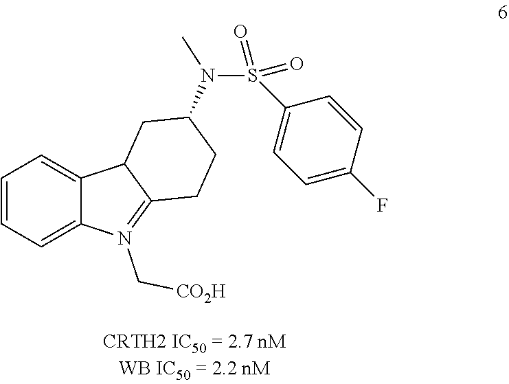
C1=CC=C2C(=C1)C1C(=N2C[CO2H])CCC(N(S(=O)(=O)C2=CC=C(F)C=C2)C)C1
